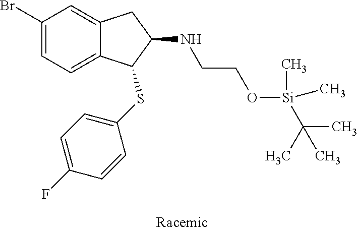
C1(Br)=CC=C2C(=C1)CC(NCCO[Si](C)(C)C(C)(C)C)C2SC1=CC=C(F)C=C1
